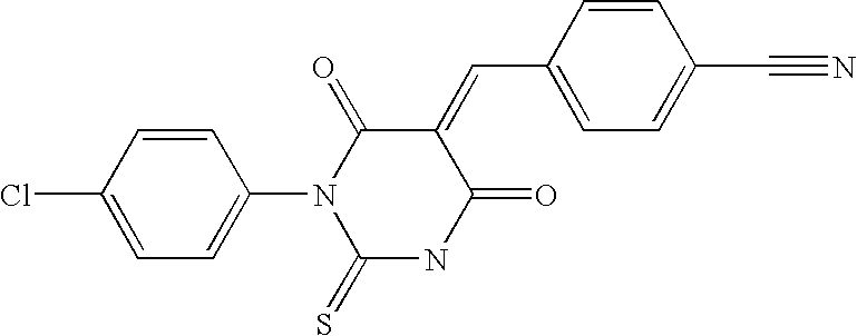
ClC1=CC=C(N2C(=O)C(=CC3=CC=C(C#N)C=C3)C(=O)NC2=S)C=C1
